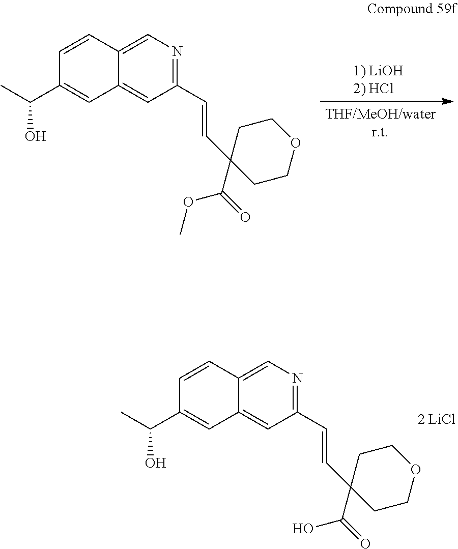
C1=C2C(=CC(C=CC3(C(OC)=O)CCOCC3)=N1)C=C(C(O)C)C=C2.C1=C2C(=CC(C=CC3(C(O)=O)CCOCC3)=N1)C=C(C(O)C)C=C2
